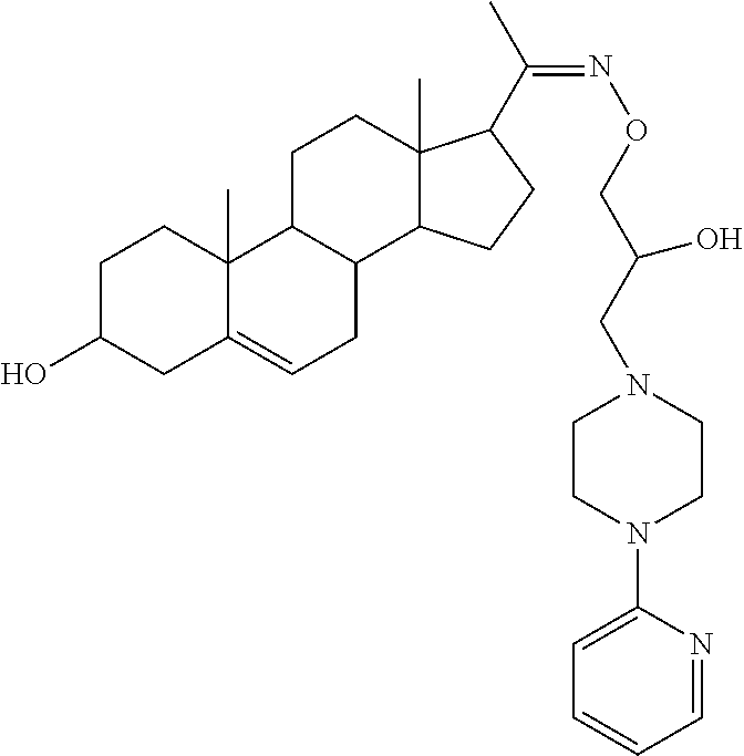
C1C(O)CC2=CCC3C(C2(C)C1)CCC1(C)C3CCC1C(C)=NOCC(CN1CCN(C2=CC=CC=N2)CC1)O
